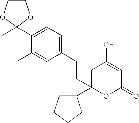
C1(C2(C)OCCO2)=CC=C(CCC2(C3CCCC3)OC(=O)C=C(O)C2)C=C1C
